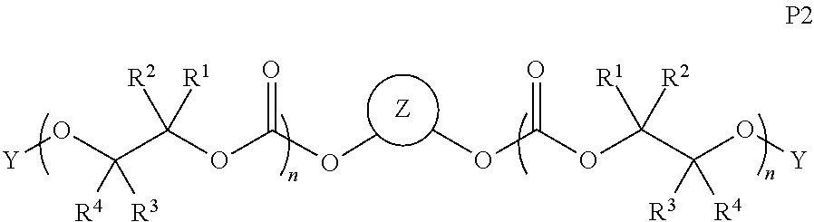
C(OC(C(O[Y])([R3])[R4])([R1])[R2])(OC)=O.C(OC(C(O[Y])([R3])[R4])([R1])[R2])(=O)OC
